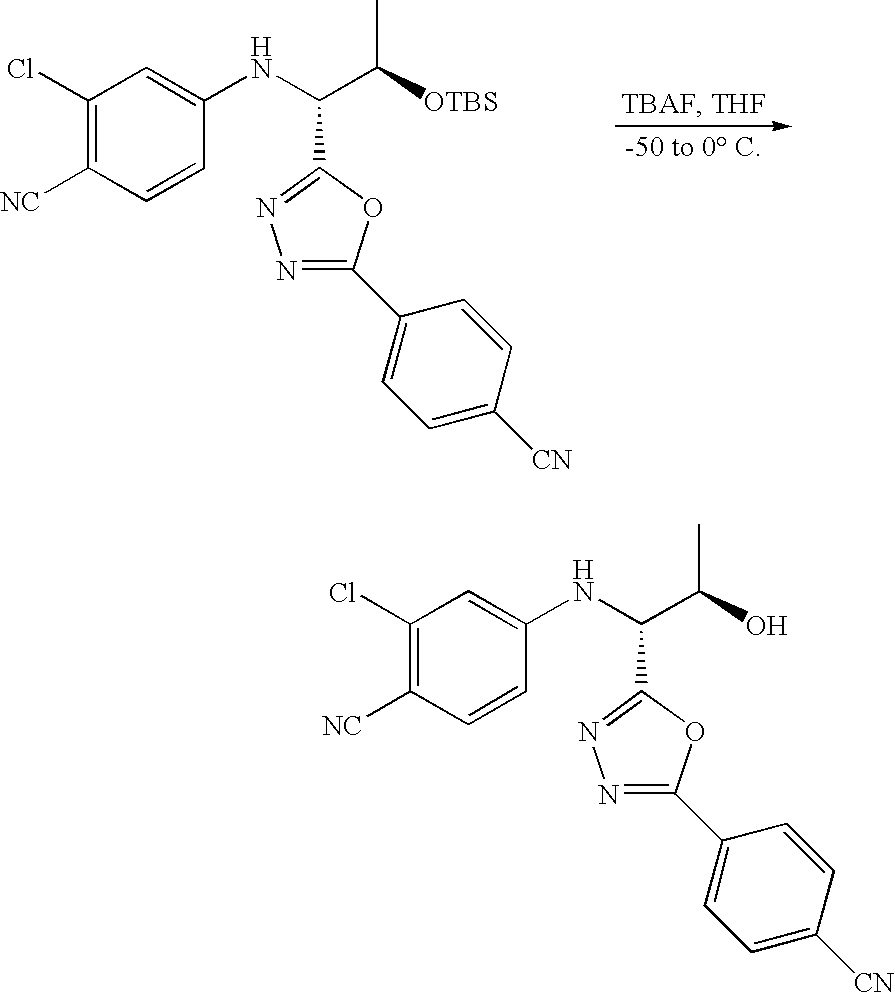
C1(Cl)=C([NC])C=CC(NC(C([OTBS])C)C2=NN=C(C3=CC=C([CN])C=C3)O2)=C1.C1(Cl)=C([NC])C=CC(NC(C(O)C)C2=NN=C(C3=CC=C([CN])C=C3)O2)=C1
